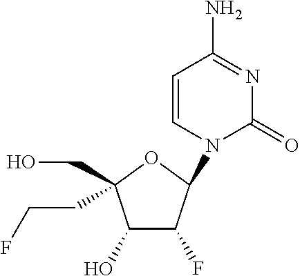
C1(O)C(F)C(N2C=CC(N)=NC2=O)OC1(CCF)CO
